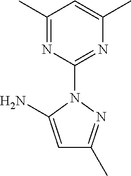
C1(C)=NC(N2C(N)=CC(C)=N2)=NC(C)=C1
